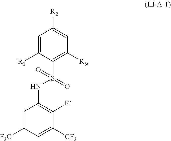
C1=C([R1])C(S(NC2=C([R])C([CF3])=CC([F3C])=C2)(=O)=O)=C([R3])C=C1[R2]
